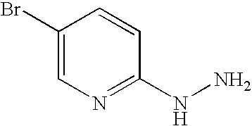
C1(Br)=CN=C(NN)C=C1
